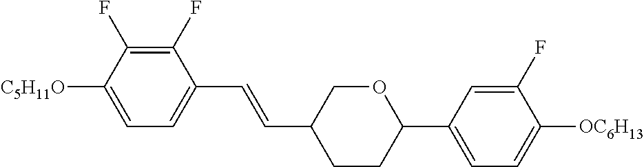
C1(F)=C(F)C([C5H11O])=CC=C1C=CC1CCC(C2=CC=C([OC6H13])C(F)=C2)OC1
